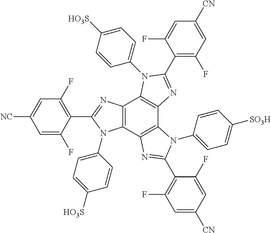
C12=C(C3=C(C4=C1N(C1=CC=C([HO3S])C=C1)C(C1=C(F)C=C([CN])C=C1F)=N4)N(C1=CC=C([SO3H])C=C1)C(C1=C(F)C=C([CN])C=C1F)=N3)N(C1=CC=C([HO3S])C=C1)C(C1=C(F)C=C([NC])C=C1F)=N2
